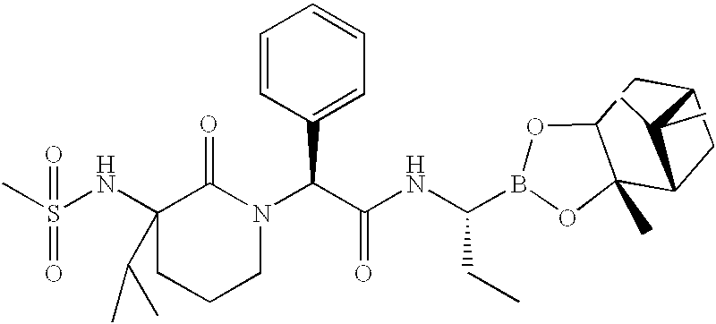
CS(NC1(C(C)C)CCCN(C(C(NC(CC)B2OC3C(C)(O2)C2CC(C3)C2(C)C)=O)C2=CC=CC=C2)C1=O)(=O)=O
